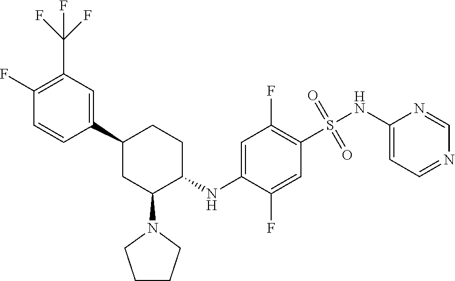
N1=CC=C(NS(=O)(=O)C2=C(F)C=C(NC3CCC(C4=CC(C(F)(F)F)=C(F)C=C4)CC3N3CCCC3)C(F)=C2)N=C1
